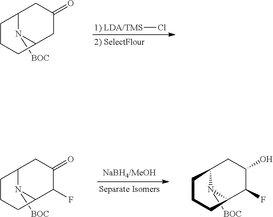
[1) LDA/TMS]Cl.C12N([BOC])C(CC(=O)C1)CCC2.C12N([BOC])C(C(F)C(=O)C1)CCC2.C12N([BOC])C(C(F)C(O)C1)CCC2
